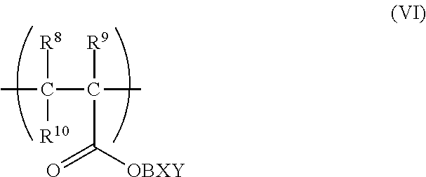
CC(C(C)([R9])C([OBXY])=O)([R8])[R10]
